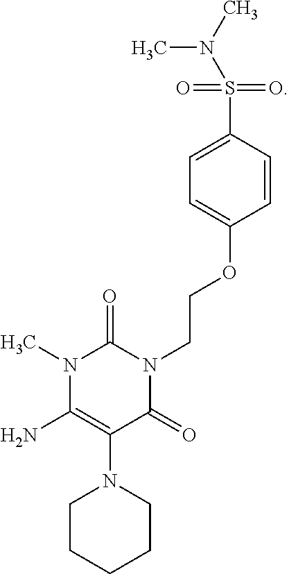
C1=C(S(N(C)C)(=O)=O)C=CC(OCCN2C(=O)N(C)C(N)=C(N3CCCCC3)C2=O)=C1
